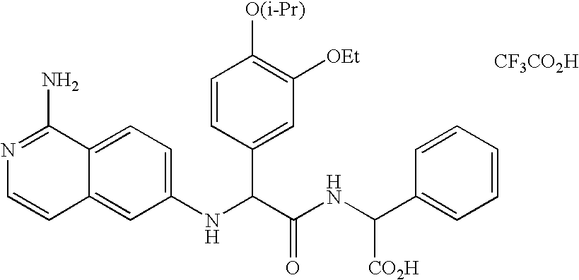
N1=C(N)C2=CC=C(NC(C(NC(C3=CC=CC=C3)[CO2H])=O)C3=CC([OEt])=C([O(i-Pr)])C=C3)C=C2C=C1.[CF3CO2H]
